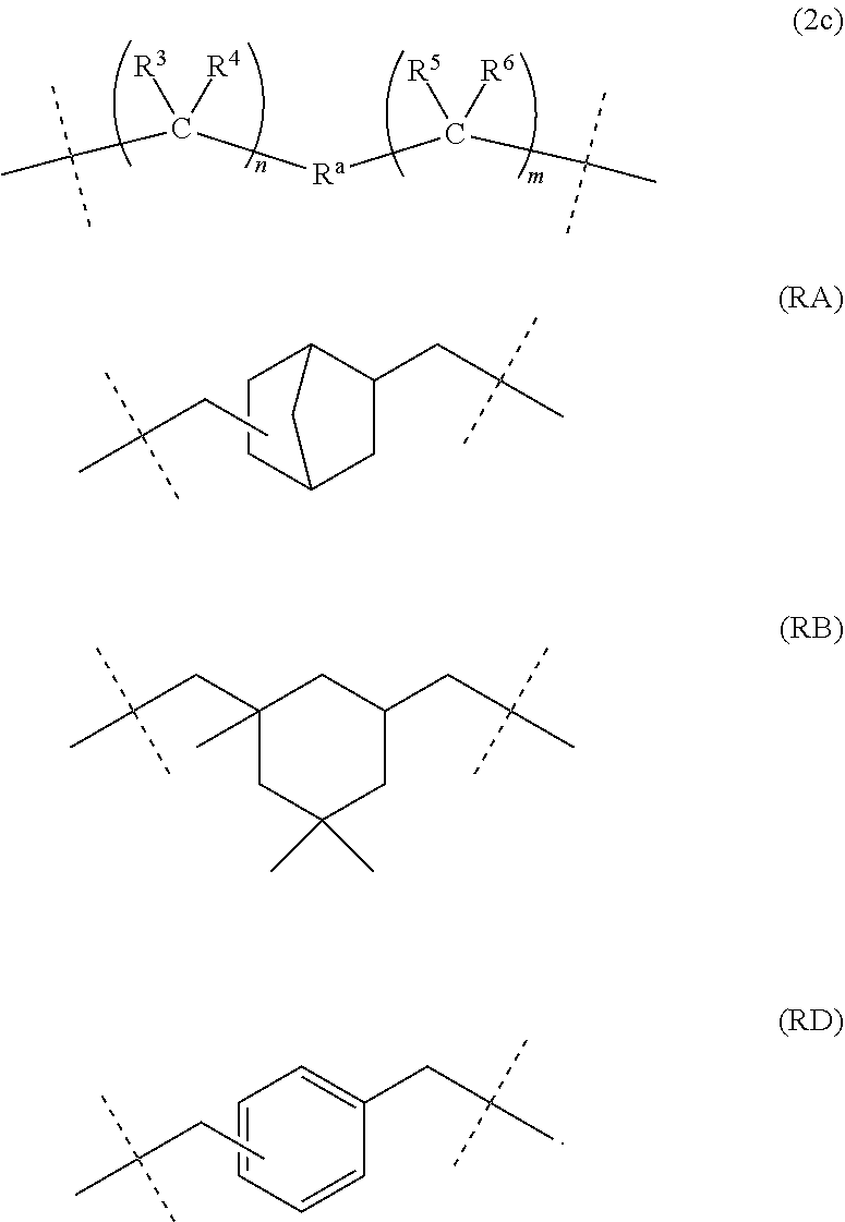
C([Ra]C([R5])([R6])C(C)(C)C)([R3])([R4])C(C)(C)C.C1CC2CC(CC(C)(C)C)C1C2.CCC(C)(C)C.C1(CC(C)(C)C)(C)CC(C)(C)CC(CC(C)(C)C)C1.C1=CC=CC(CC(C)(C)C)=C1.CCC(C)(C)C
